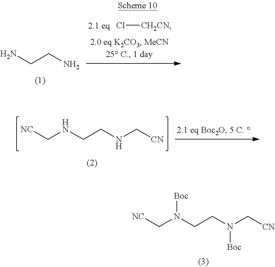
[NC]CNCCNC[CN].[Boc]N(CCN(C[CN])[Boc])C[NC].Cl[CH2CN].NCCN
